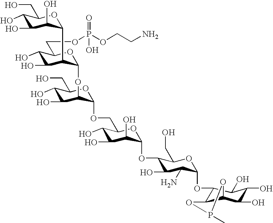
C1(O)C(O)C(OC2C(C3C(O)C(O)C(O)C(CO)O3)C(O)C(O)C(COP(OCCN)(=O)O)O2)C(OCC2C(O)C(O)C(O)C(OC3C(O)C(N)C(OC4C5C(C(O)C(O)C4O)OP(C)O5)OC3CO)O2)OC1CO
